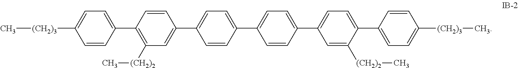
C1=CC(C2=C([(CH2)2]C)C=C(C3=CC=C(C4=CC=C(C5=CC=C(C6=CC=C([(CH2)3]C)C=C6)C([(CH2)2]C)=C5)C=C4)C=C3)C=C2)=CC=C1[(CH2)3]C
